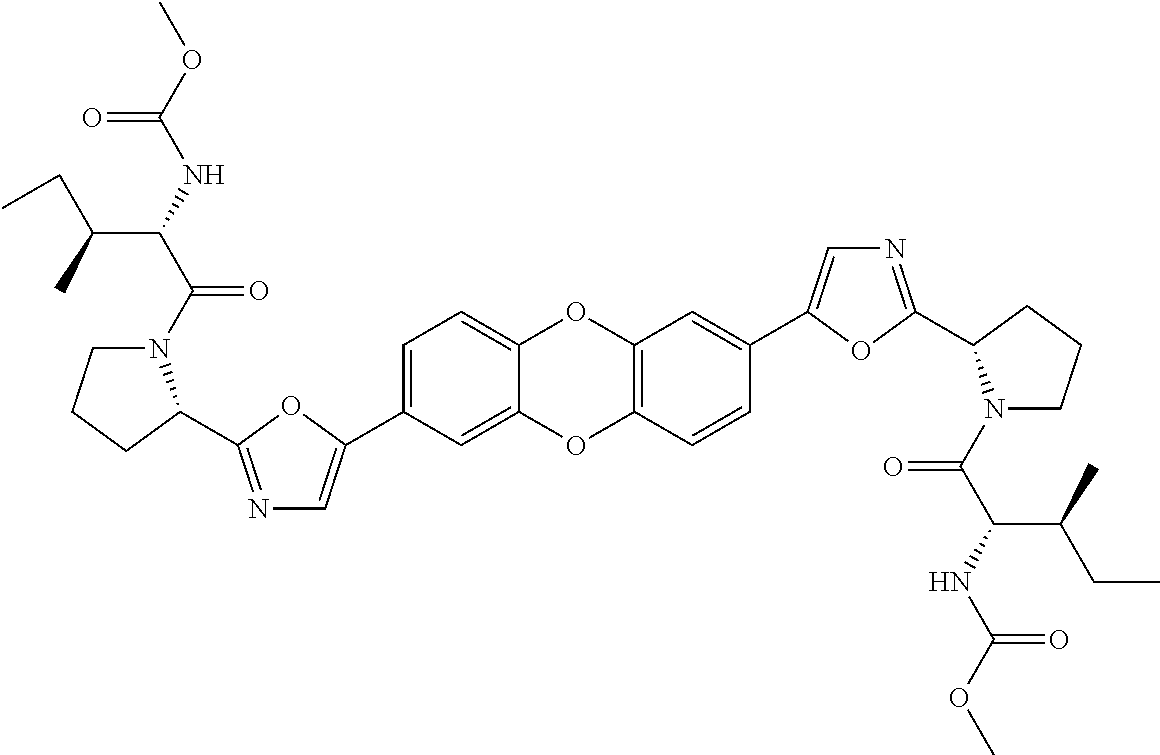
C1(C2=CN=C(C3N(C(=O)C(C(C)CC)NC(=O)OC)CCC3)O2)=CC=C2OC3=C(C=CC(C4=CN=C(C5N(C(=O)C(NC(=O)OC)C(C)CC)CCC5)O4)=C3)OC2=C1
